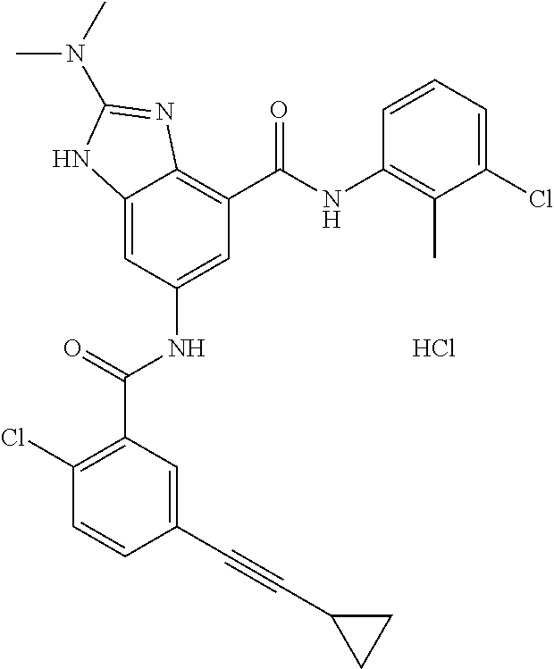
C12=CC(NC(C3=C(Cl)C=CC(C#CC4CC4)=C3)=O)=CC(C(NC3=C(C)C(Cl)=CC=C3)=O)=C1N=C(N(C)C)N2.Cl
